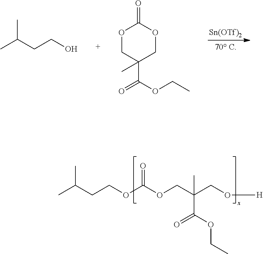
CC(CCOC(OCC(CO[H])(C(OCC)=O)C)=O)C.[Sn(OTf)2].CC(CCO)C.O1CC(C(=O)OCC)(C)COC1=O
